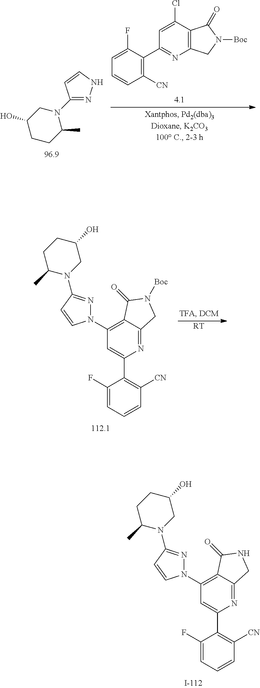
C1(F)=CC=CC([CN])=C1C1=CC(N2N=C(N3CC(O)CCC3C)C=C2)=C2C(=N1)CN([Boc])C2=O.[RT].C1(F)=CC=CC([CN])=C1C1=CC(N2N=C(N3CC(O)CCC3C)C=C2)=C2C(=N1)CNC2=O.C1=C(Cl)C2=C(N=C1C1=C([CN])C=CC=C1F)CN([Boc])C2=O.C1(N2CC(O)CCC2C)=NNC=C1
